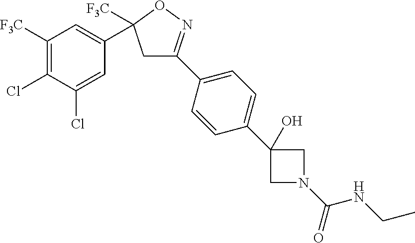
C1C(C2=CC=C(C3(O)CN(C(=O)NCC)C3)C=C2)=NOC1(C1=CC([F3C])=C(Cl)C(Cl)=C1)[F3C]
